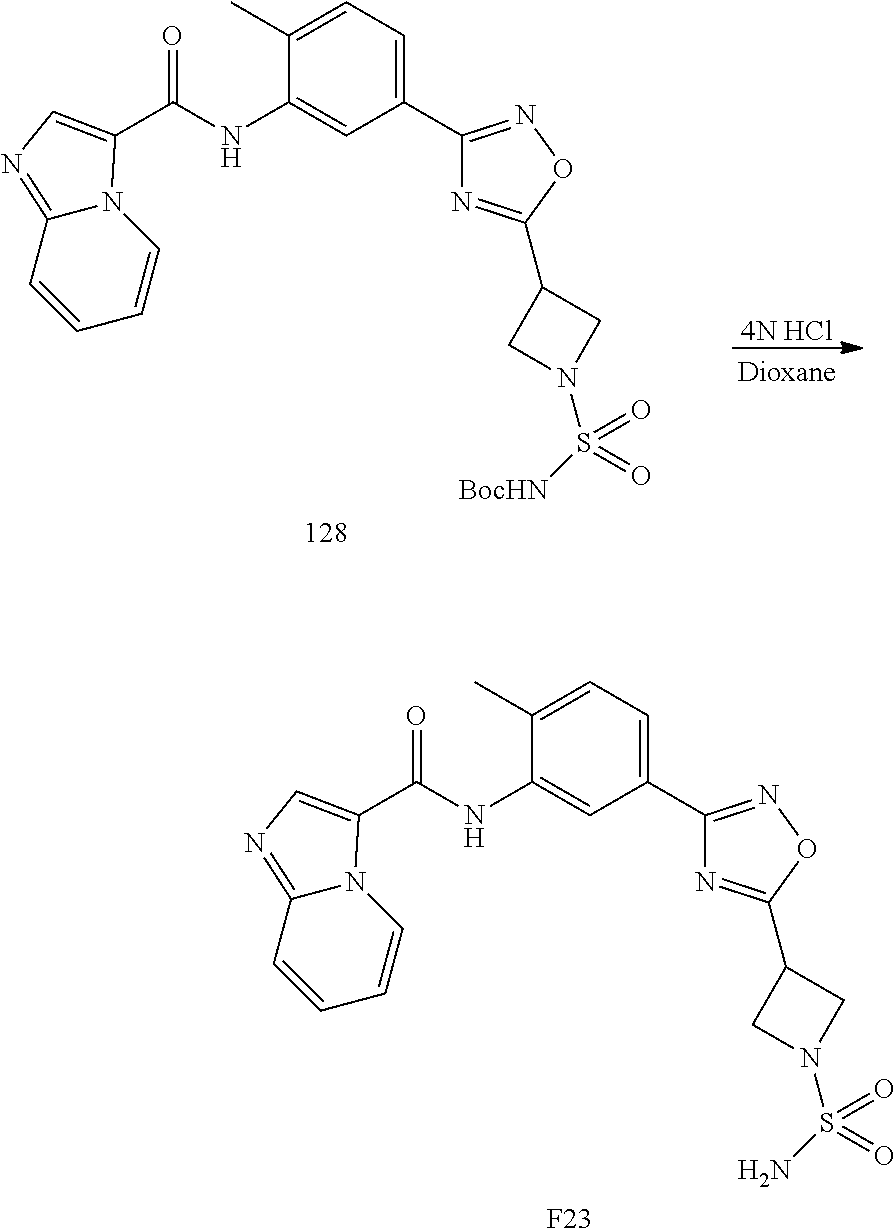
C1(C)=CC=C(C2=NOC(C3CN(S(N)(=O)=O)C3)=N2)C=C1NC(=O)C1=CN=C2C=CC=CN21.[F23].[4N HCl].C1(C)=CC=C(C2=NOC(C3CN(S([BocHN])(=O)=O)C3)=N2)C=C1NC(=O)C1=CN=C2C=CC=CN21
